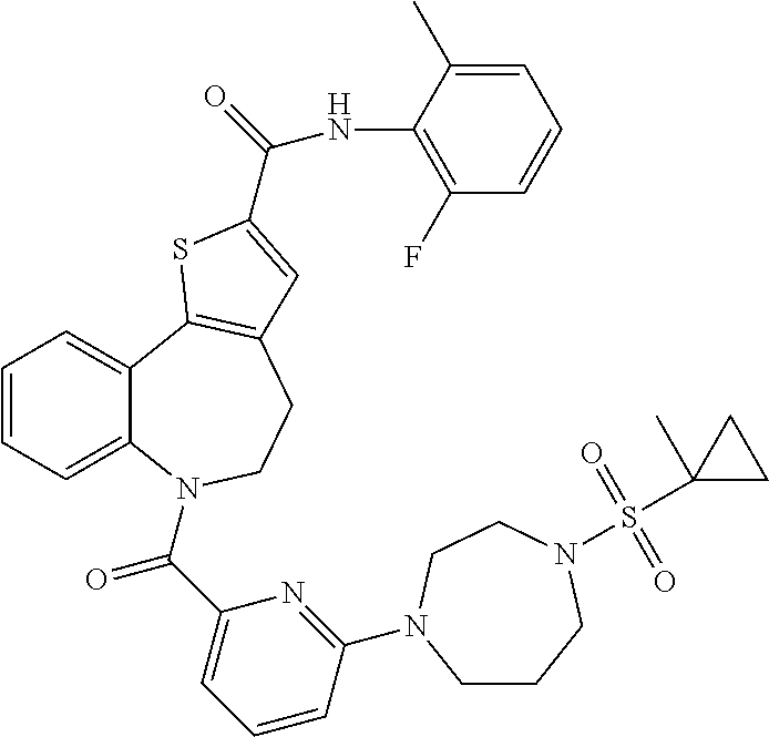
C1=CC=C2C(=C1)C1=C(CCN2C(C2=CC=CC(N3CCCN(S(C4(C)CC4)(=O)=O)CC3)=N2)=O)C=C(C(NC2=C(F)C=CC=C2C)=O)S1
